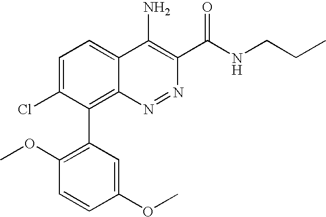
C1(C2=C3C(=CC=C2Cl)C(N)=C(C(NCCC)=O)N=N3)=C(OC)C=CC(OC)=C1
